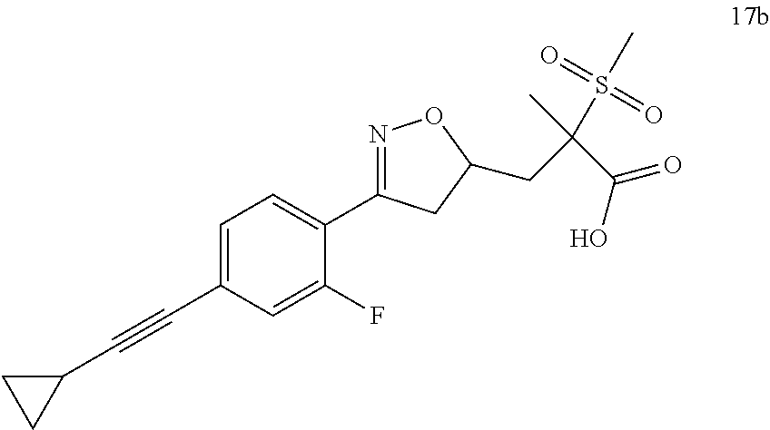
C1=C(C#CC2CC2)C=C(F)C(C2=NOC(CC(C(O)=O)(S(C)(=O)=O)C)C2)=C1
